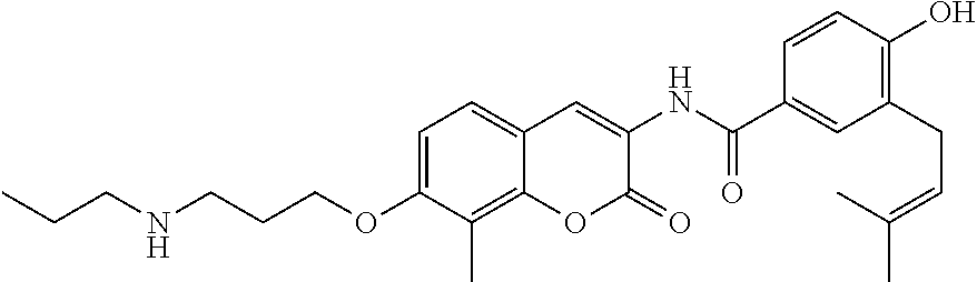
C1=C(OCCCNCCC)C(C)=C2C(=C1)C=C(NC(=O)C1=CC(CC=C(C)C)=C(O)C=C1)C(=O)O2
